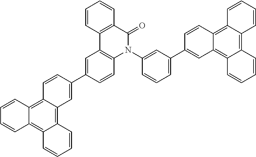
C1=CC2=C3C(=C4C(=C2C=C1)C=CC=C4)C=C(C1=CC2=C(C=C1)N(C1=CC(C4=CC5=C6C(=C7C(=C5C=C4)C=CC=C7)C=CC=C6)=CC=C1)C(=O)C1=C2C=CC=C1)C=C3
